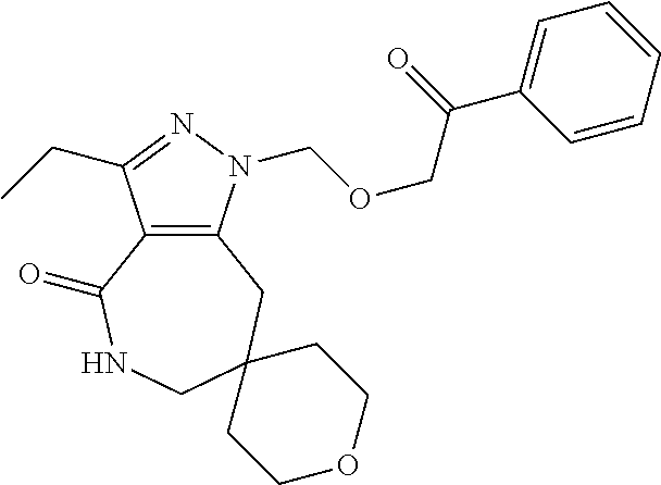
C12=C(CC3(CNC1=O)CCOCC3)N(COCC(=O)C1=CC=CC=C1)N=C2CC
